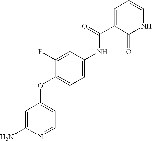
C1(F)=CC(NC(=O)C2=CC=CNC2=O)=CC=C1OC1=CC=NC(N)=C1
